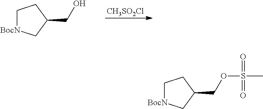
[CH3SO2Cl].C1[BocN]CC(CO)C1.C1[BocN]CC(COS(=O)(=O)C)C1
